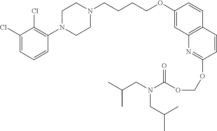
C1(Cl)=CC=CC(N2CCN(CCCCOC3=CC4=C(C=C3)C=CC(OCOC(N(CC(C)C)CC(C)C)=O)=N4)CC2)=C1Cl
